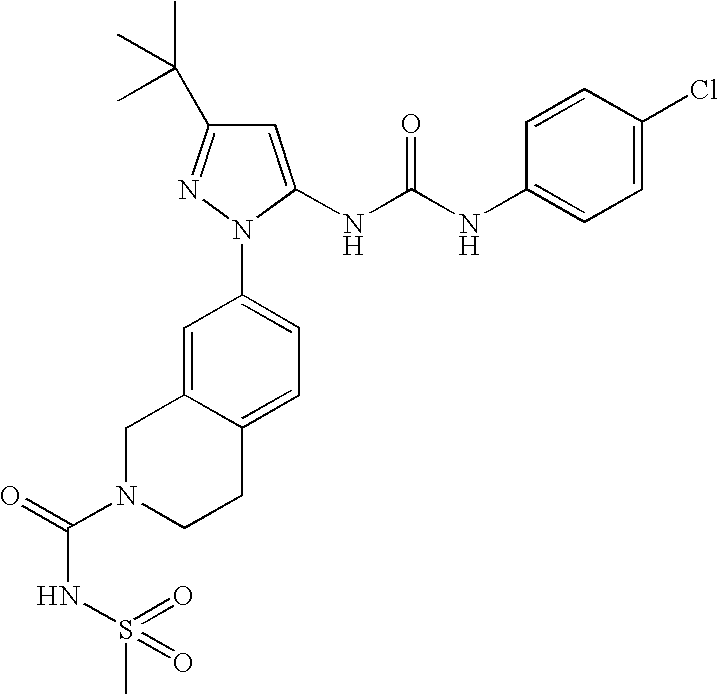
C1=C(NC(NC2=CC=C(Cl)C=C2)=O)N(C2=CC=C3C(=C2)CN(C(=O)NS(C)(=O)=O)CC3)N=C1C(C)(C)C
